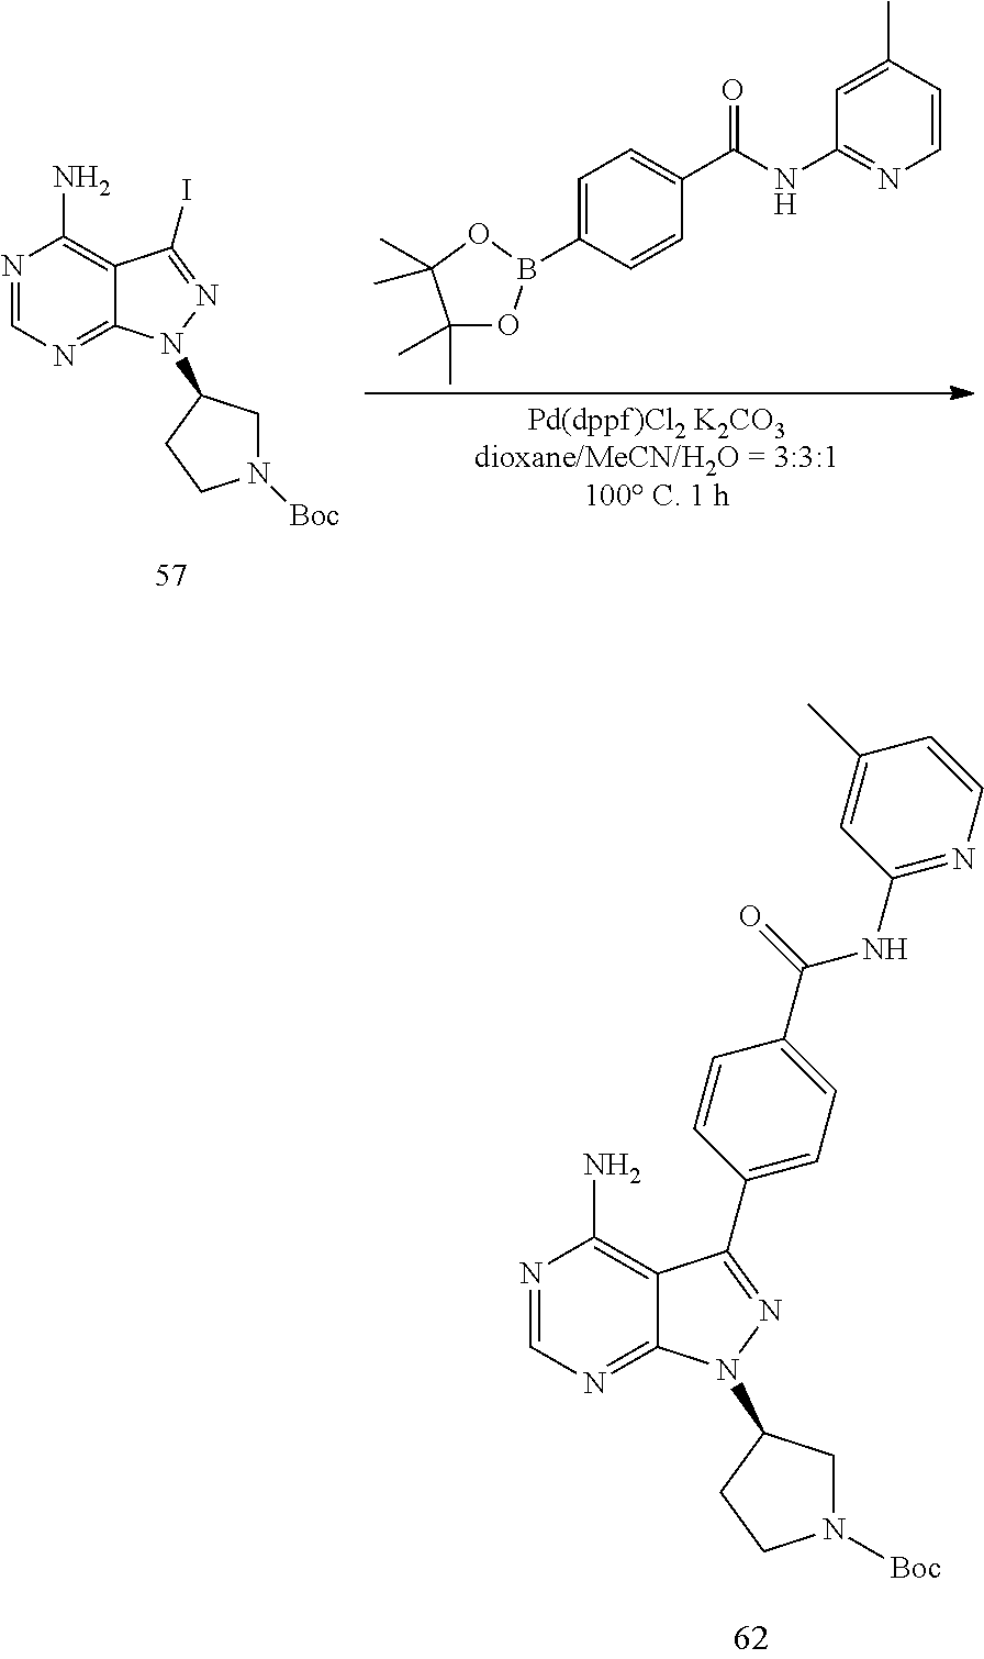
N1=CN=C2C(=C1N)C(C1=CC=C(C(NC3=NC=CC(C)=C3)=O)C=C1)=NN2C1CN([Boc])CC1.N1=CN=C2C(=C1N)C(I)=NN2C1CN([Boc])CC1.C1(C)(C)OB(C2=CC=C(C(=O)NC3=NC=CC(C)=C3)C=C2)OC1(C)C
